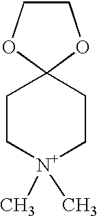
C1C[N+](C)(C)CCC12OCCO2
